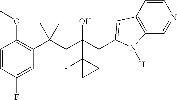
C1=CC(F)=CC(C(CC(CC2=CC3=C(C=NC=C3)N2[H])(O)C2(F)CC2)(C)C)=C1OC
